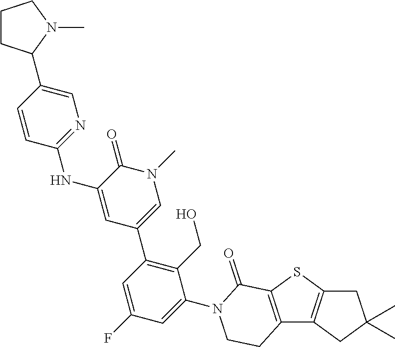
C12=C(C3=C(S1)C(=O)N(C1=CC(F)=CC(C4=CN(C)C(=O)C(NC5=NC=C(C6CCCN6C)C=C5)=C4)=C1CO)CC3)CC(C)(C)C2
